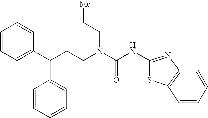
C1=CC=C(C(CCN(C(NC2=NC3=C(S2)C=CC=C3)=O)CC[Me])C2=CC=CC=C2)C=C1
